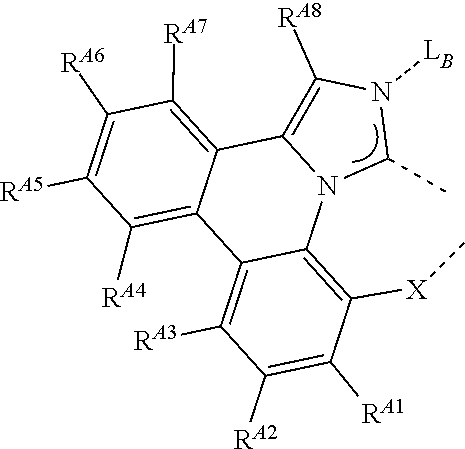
N12C3=C([X]C)C([RA1])=C([RA2])C([RA3])=C3C3=C([RA4])C([RA5])=C([RA6])C([RA7])=C3C1=C([RA8])N([LB])C2C
